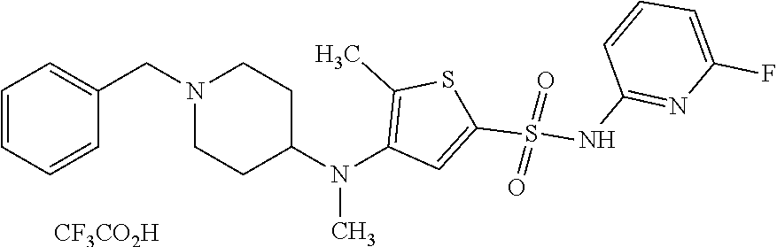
C1(CN2CCC(N(C3=C(C)SC(S(=O)(=O)NC4=NC(F)=CC=C4)=C3)C)CC2)=CC=CC=C1.[CF3CO2H]
